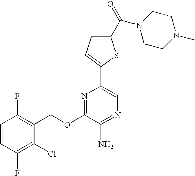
C1=CC(F)=C(COC2=NC(C3=CC=C(C(N4CCN(C)CC4)=O)S3)=CN=C2N)C(Cl)=C1F
